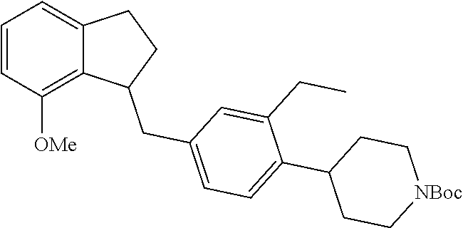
C1=CC([OMe])=C2C(=C1)CCC2CC1=CC=C(C2CC[NBoc]CC2)C(CC)=C1
